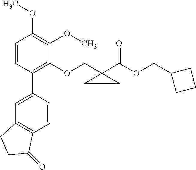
C1=CC(C2=CC3=C(C=C2)C(=O)CC3)=C(OCC2(C(OCC3CCC3)=O)CC2)C(OC)=C1OC
